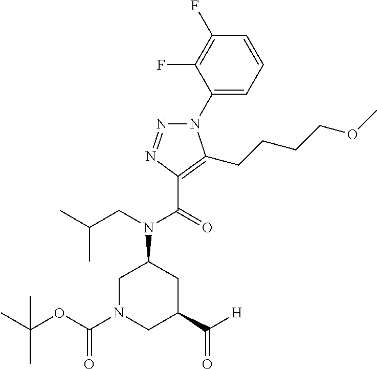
N1(C2=CC=CC(F)=C2F)N=NC(C(=O)N(CC(C)C)C2CN(C(OC(C)(C)C)=O)CC(C([H])=O)C2)=C1CCCCOC
